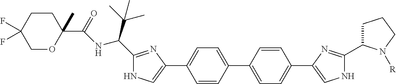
C1(F)(F)COC(C)(C(=O)NC(C2=NC(C3=CC=C(C4=CC=C(C5=CNC(C6CCCN6[R])=N5)C=C4)C=C3)=CN2)C(C)(C)C)CC1
